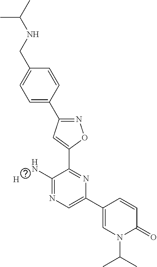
C1=C(C2=NOC(C3=NC(C4=CN(C(C)C)C(=O)C=C4)=CN=C3N)=C2)C=CC(CNC(C)C)=C1.[H]
